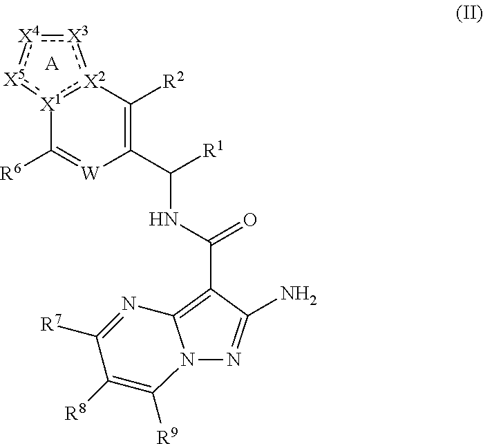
[X1]12:[X2](:[X3]:[X4]:[X5]:1)C([R2])=C(C(NC(C1=C3N(N=C1N)C([R9])=C([R8])C([R7])=N3)=O)[R1])[W]=C2[R6].[A]
